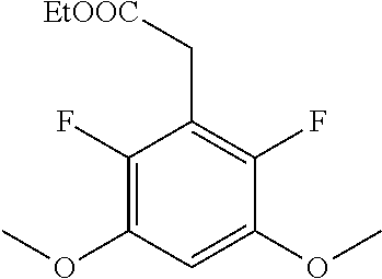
C1(F)=C(OC)C=C(OC)C(F)=C1C[EtOOC]
